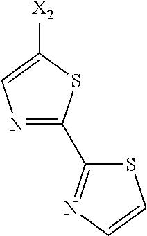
N1=C(C2=NC=CS2)SC([X2])=C1
